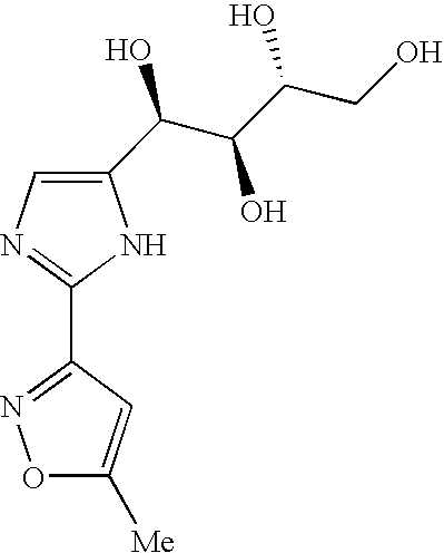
C1(C(C(O)C(O)CO)O)=CN=C(C2=NOC([Me])=C2)N1
